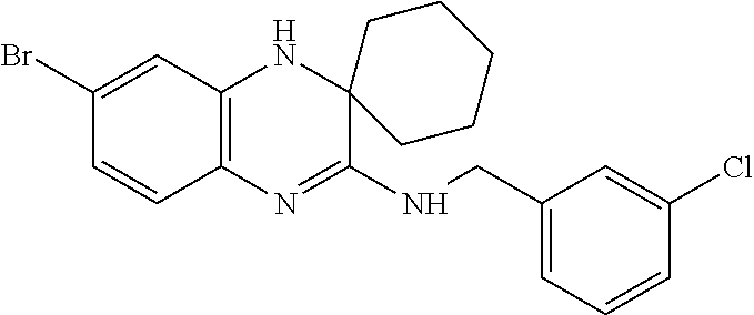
C1(Br)=CC2=C(C=C1)N=C(NCC1=CC=CC(Cl)=C1)C1(N2)CCCCC1
